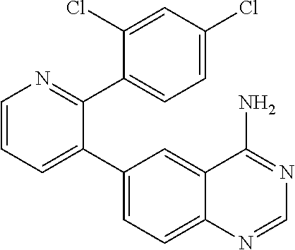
C1=CC=C(C2=CC=C3C(=C2)C(N)=NC=N3)C(C2=CC=C(Cl)C=C2Cl)=N1
